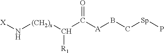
[X]N[(CH2)x]C([R1])C(=O)[A]BC[Sp]P
